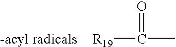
[R19]C(=O)C.[-acyl radicals]
